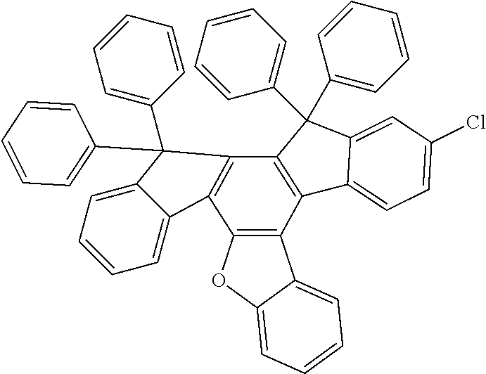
C1=C(Cl)C=C2C(=C1)C1=C(C2(C2=CC=CC=C2)C2=CC=CC=C2)C2=C(C3=C1C1=CC=CC=C1O3)C1=CC=CC=C1C2(C1=CC=CC=C1)C1=CC=CC=C1
